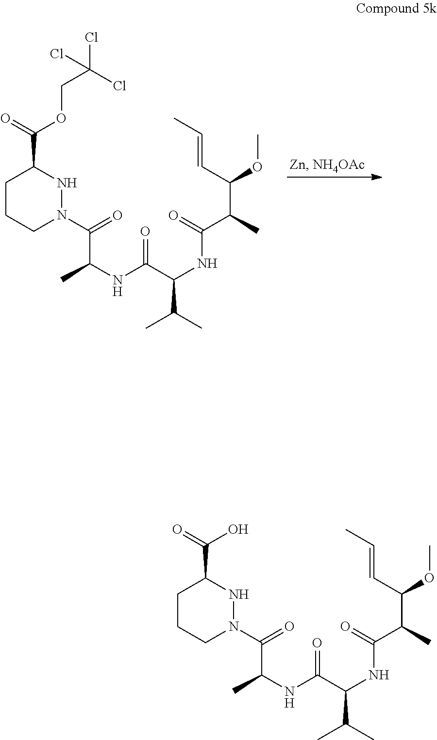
C1CCN(C(=O)C(C)NC(C(NC(C(C(C=CC)OC)C)=O)C(C)C)=O)NC1C(=O)OCC(Cl)(Cl)Cl.C1CCN(C(=O)C(C)NC(C(NC(C(C(C=CC)OC)C)=O)C(C)C)=O)NC1C(=O)O
